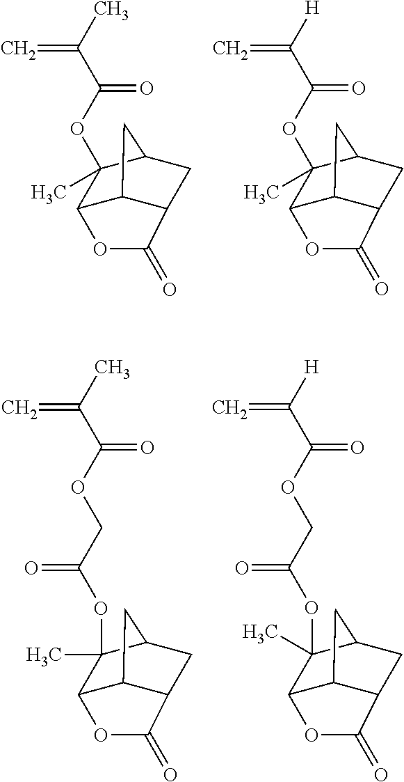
O(C(C(C)=C)=O)C1(C)C2C3C(C(=O)O2)CC1C3.O(C(C([H])=C)=O)C1(C)C2C3C(C(=O)O2)CC1C3.O(C(C(C)=C)=O)CC(OC1(C)C2C3C(C(=O)O2)CC1C3)=O.O(C(C([H])=C)=O)CC(OC1(C)C2C3C(C(=O)O2)CC1C3)=O
